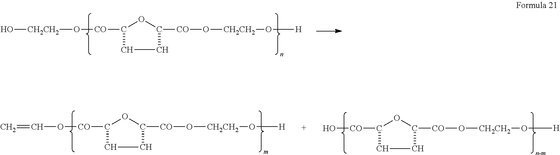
O([CO]C1OC([CO]O[CH2CH2]O[H])CC1)C=C.O[CO]C1OC([CO]O[CH2CH2]O[H])CC1.O([CO]C1OC([CO]O[CH2CH2]O[H])CC1)[CH2CH2]O
